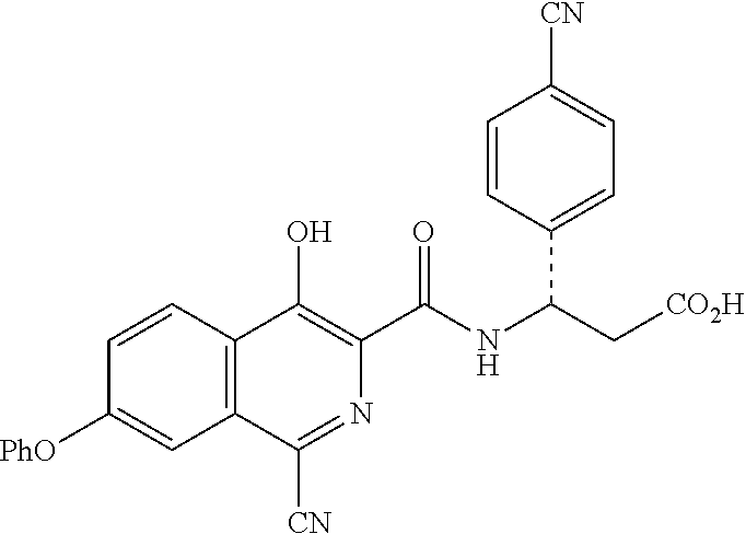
[PhO]C1=CC2=C(C=C1)C(O)=C(C(NC(C[CO2H])C1=CC=C([CN])C=C1)=O)N=C2[CN]
